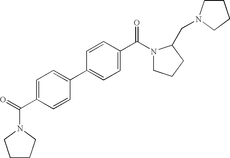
C1(C(=O)N2CCCC2)=CC=C(C2=CC=C(C(=O)N3CCCC3CN3CCCC3)C=C2)C=C1
